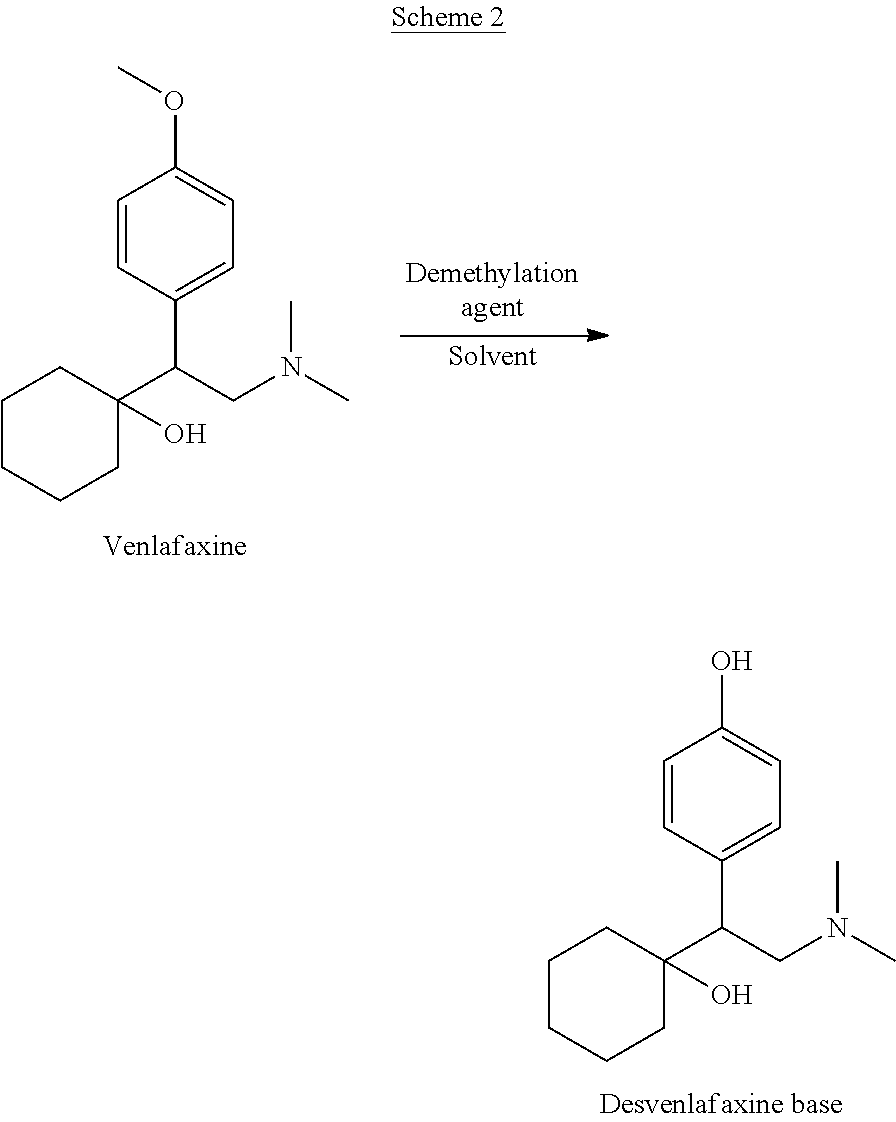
OC1=CC=C(C(C2(O)CCCCC2)CN(C)C)C=C1.COC1=CC=C(C(C2(O)CCCCC2)CN(C)C)C=C1.[Solvent]
